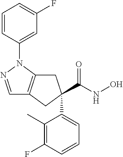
C1=NN(C2=CC(F)=CC=C2)C2=C1CC(C(NO)=O)(C1=CC=CC(F)=C1C)C2
